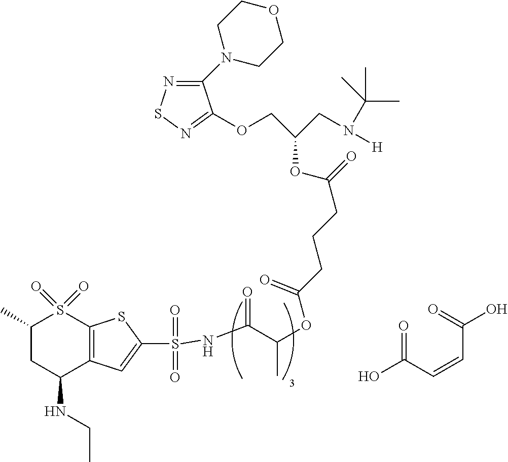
C1(C)CC(NCC)C2=C(S1(=O)=O)SC(S(=O)(=O)NC(C(OC(CCCC(=O)OC(CN([H])C(C)(C)C)COC1=NSN=C1N1CCOCC1)=O)C)=O)=C2.O=C(C=CC(=O)O)O
